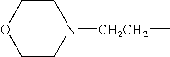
C1OCCN([CH2CH2]C)C1
